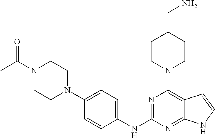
C1(N2CCC(CN)CC2)=C2C(=NC(NC3=CC=C(N4CCN(C(C)=O)CC4)C=C3)=N1)NC=C2
